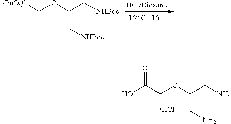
O(C(C[NHBoc])C[NHBoc])C[t-BuO2C].O(C(CN)CN)CC(O)=O.Cl
